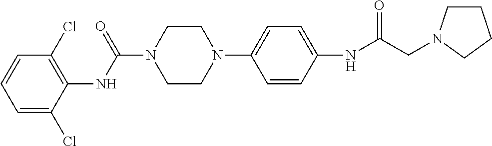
C1(Cl)=C(NC(N2CCN(C3=CC=C(NC(CN4CCCC4)=O)C=C3)CC2)=O)C(Cl)=CC=C1
